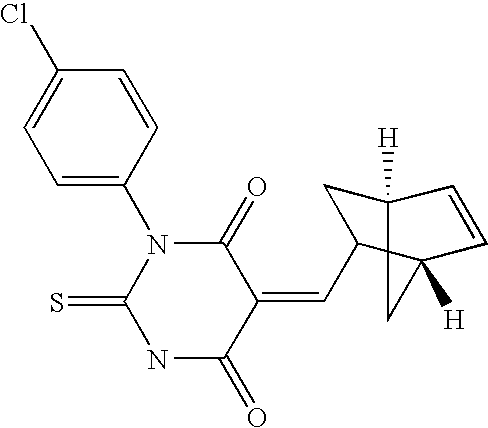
O=C1C(=CC2CC3([H])C=CC2([H])C3)C(=O)N(C2=CC=C(Cl)C=C2)C(=S)N1
